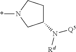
*N1CC(N([Q5])[Rd])CC1
